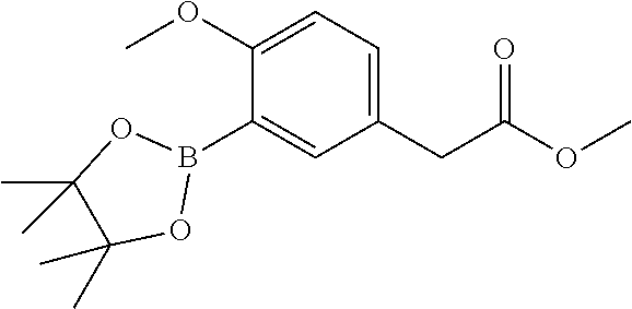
COC1=CC=C(CC(OC)=O)C=C1B1OC(C)(C)C(C)(C)O1
